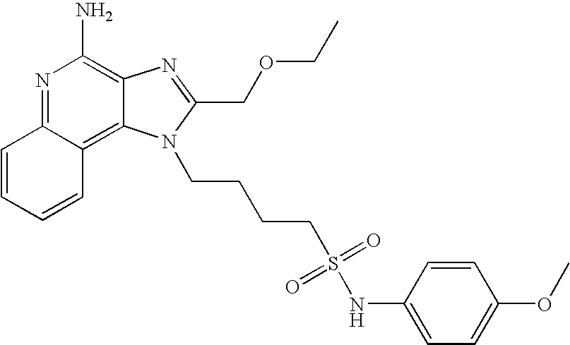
C1=CC=CC2=C3C(=C(N)N=C12)N=C(COCC)N3CCCCS(=O)(=O)NC1=CC=C(OC)C=C1
